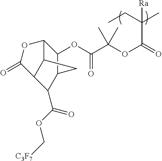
C12C3C(C(C(OC[C3F7])=O)C(C1OC(=O)C(OC(C(C)(CC)[Ra])=O)(C)C)C3)C(=O)O2
